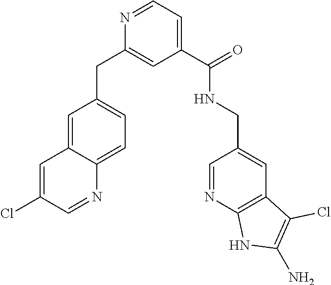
C1=NC(CC2=CC=C3C(=C2)C=C(Cl)C=N3)=CC(C(=O)NCC2=CC3=C(N=C2)NC(N)=C3Cl)=C1
